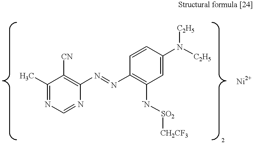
C1(C)=NC=NC(N=NC2=C([-N][SO2][CH2CF3])C=C(N([C2H5])[C2H5])C=C2)=C1[CN]
